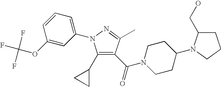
C1(C2CC2)=C(C(=O)N2CCC(N3C(CO)CCC3)CC2)C(C)=NN1C1=CC=CC(OC(F)(F)F)=C1
